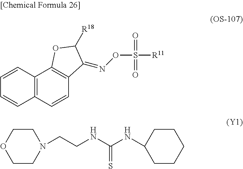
C12=C(C=CC3=C1OC([R18])C3=NOS([R11])(=O)=O)C=CC=C2.C1COCCN1CCNC(NC1CCCCC1)=S
